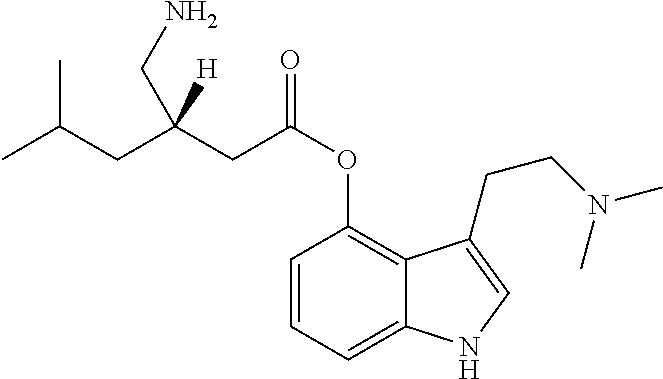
C1=CC=C2C(=C1OC(CC(CC(C)C)(CN)[H])=O)C(CCN(C)C)=CN2
